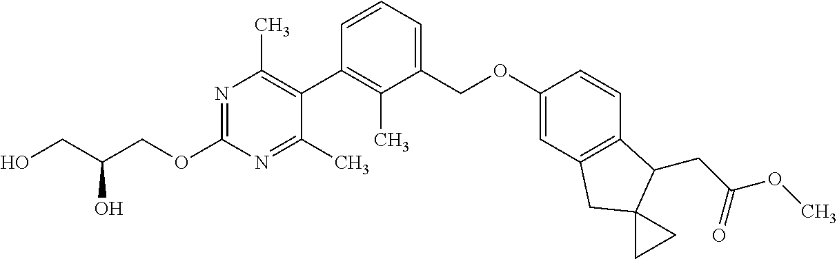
N1=C(OCC(CO)O)N=C(C)C(C2=C(C)C(COC3=CC4=C(C=C3)C(CC(OC)=O)C3(C4)CC3)=CC=C2)=C1C
